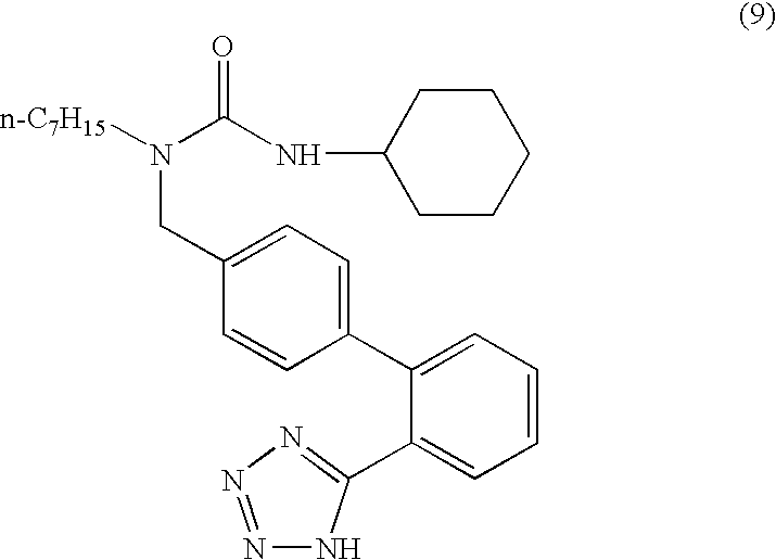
N(C(NC1CCCCC1)=O)([n-C7H15])CC1=CC=C(C2=CC=CC=C2C2=NN=NN2)C=C1
